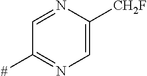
C1=NC([CH2F])=CN=C1[#]
